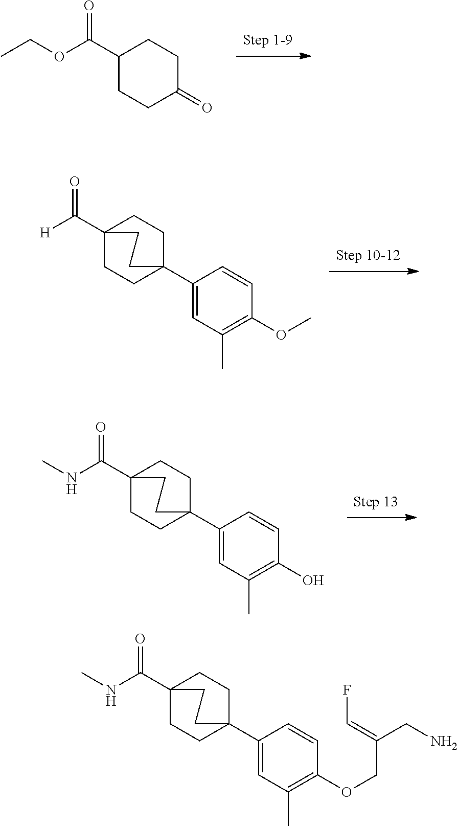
C1(C(OCC)=O)CCC(=O)CC1.C1=C(C23CCC(C([H])=O)(CC2)CC3)C=CC(OC)=C1C.C1=C(C23CCC(C(NC)=O)(CC2)CC3)C=CC(O)=C1C.C1=C(C23CCC(C(NC)=O)(CC2)CC3)C=CC(OCC(=CF)CN)=C1C
